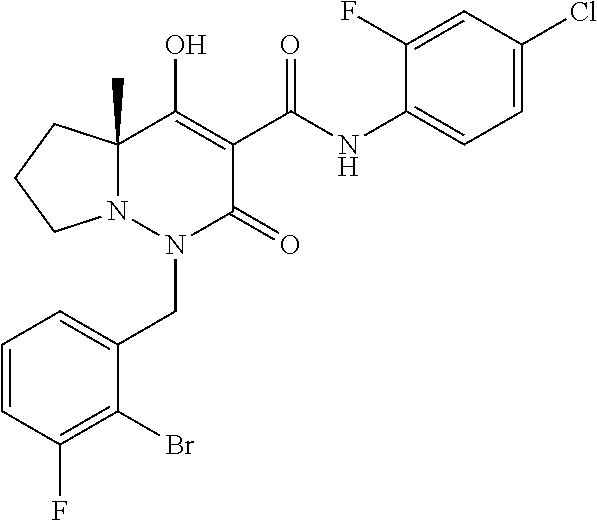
C1=CC(F)=C(Br)C(CN2C(=O)C(C(=O)NC3=CC=C(Cl)C=C3F)=C(O)C3(C)N2CCC3)=C1
